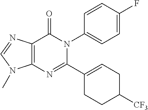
C12=C(N=C(C3=CCC([CF3])CC3)N(C3=CC=C(F)C=C3)C1=O)N(C)C=N2
